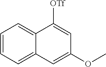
C1=CC=C2C(=C1)C([OTf])=CC(OC)=C2
